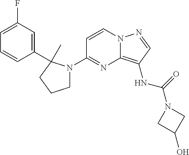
C1=CN2C(=C(NC(=O)N3CC(O)C3)C=N2)N=C1N1CCCC1(C1=CC(F)=CC=C1)C
